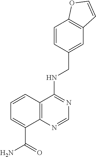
C1=C(CNC2=NC=NC3=C2C=CC=C3C(=O)N)C=CC2=C1C=CO2
